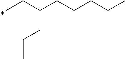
CCC(CCCCC)CCC
